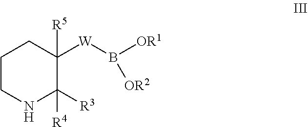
C1CNC([R3])([R4])C([R5])([W]B([OR1])[OR2])C1
